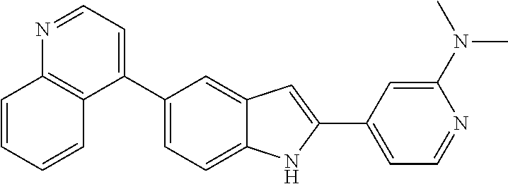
N1=CC=C(C2=CC=C3C(=C2)C=C(C2=CC=NC(N(C)C)=C2)N3)C2=C1C=CC=C2
